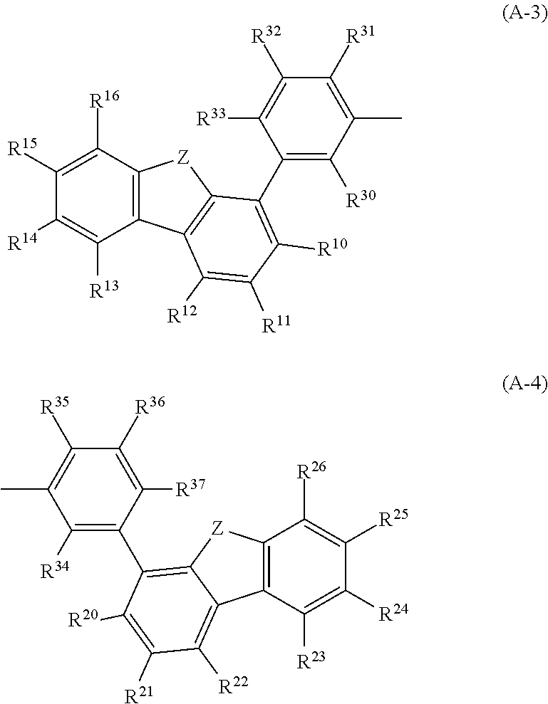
C1([R15])=C([R16])C2=C(C([R13])=C1[R14])C1=C([Z]2)C(C2=C([R30])C(C)=C([R31])C([R32])=C2[R33])=C([R10])C([R11])=C1[R12].C1([R25])=C([R26])C2=C(C([R23])=C1[R24])C1=C([R22])C([R21])=C([R20])C(C3=C([R34])C(C)=C([R35])C([R36])=C3[R37])=C1[Z]2
